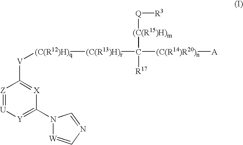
[Z]1=[U][Y]=C(N2[W]=CN=C2)[X]=C1[V][(C(R12)H)q][(C(R13)H)r]C([(C(R15)H)m][Q][R3])([R17])[(C(R14)R20)n][A]
